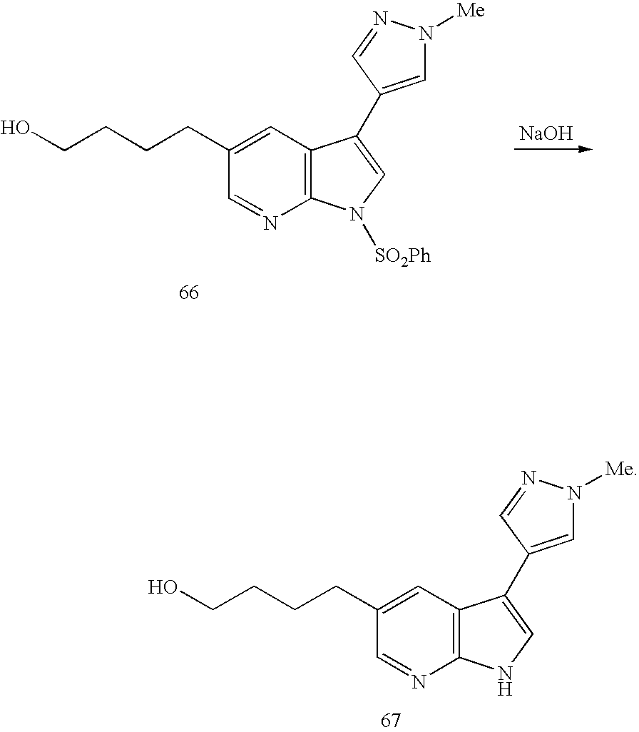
OCCCCC1=CC2=C(N=C1)NC=C2C1=CN([Me])N=C1.[NaOH].OCCCCC1=CC2=C(N=C1)N([SO2Ph])C=C2C1=CN([Me])N=C1
